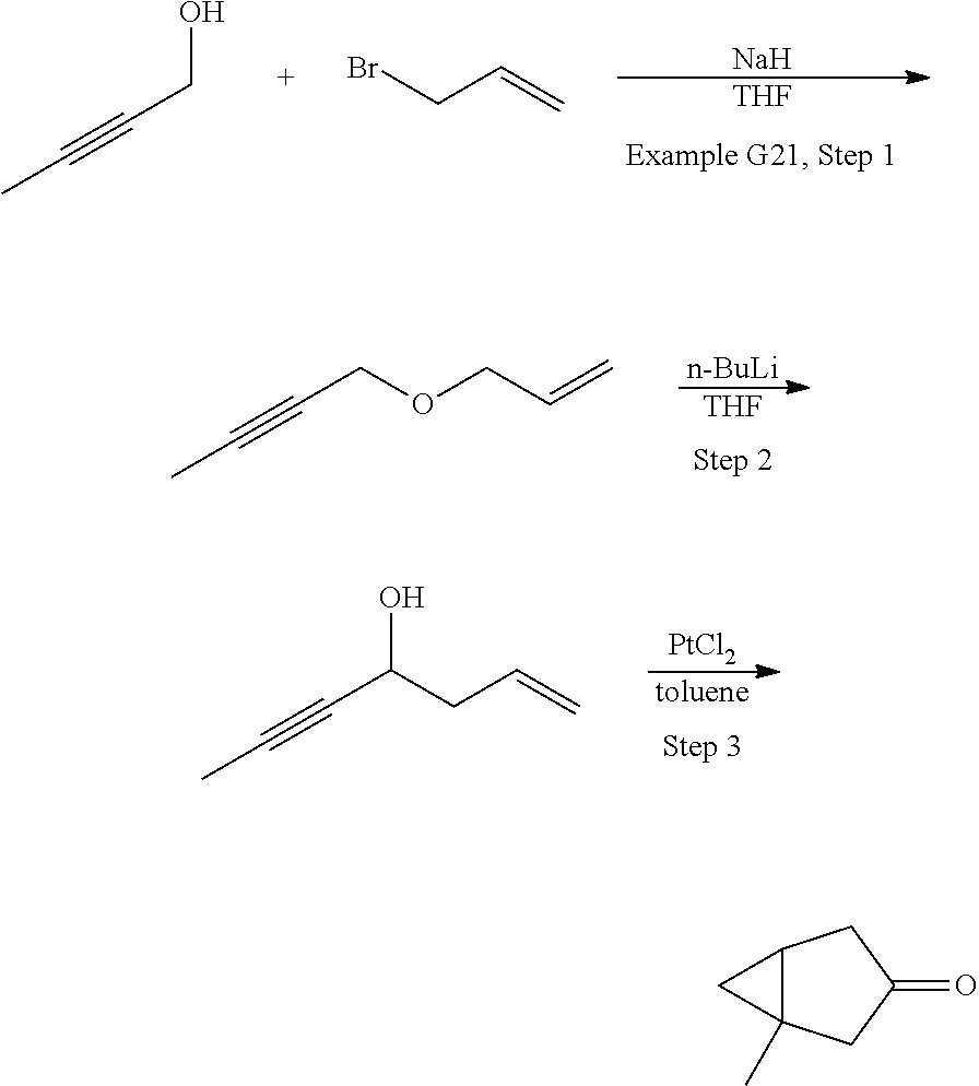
[THF].[Na].OCC#CC.BrCC=C.[THF].[n-BuLi].C(C#CC)OCC=C.[toluene].[PtCl2].C(C#CC)(CC=C)O.C12C(C)(CC(=O)C1)C2
